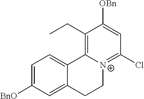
C1=C([BnO])C=C2C(=C1)C1=C(CC)C([OBn])=CC(Cl)=[N+]1CC2
